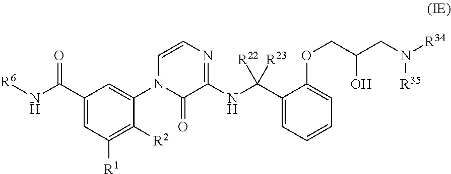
[R6]NC(C1=CC([R1])=C([R2])C(N2C(=O)C(NC(C3=CC=CC=C3OCC(O)CN([R34])[R35])([R22])[R23])=NC=C2)=C1)=O
